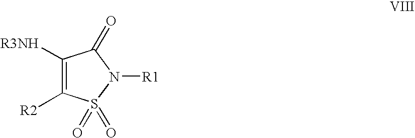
C1([R3NH])=C([R2])S(=O)(=O)N([R1])C1=O
